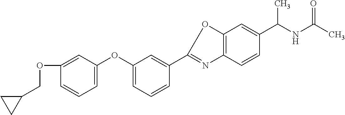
C(NC(C)=O)(C)C1=CC2=C(C=C1)N=C(C1=CC(OC3=CC=CC(OCC4CC4)=C3)=CC=C1)O2
